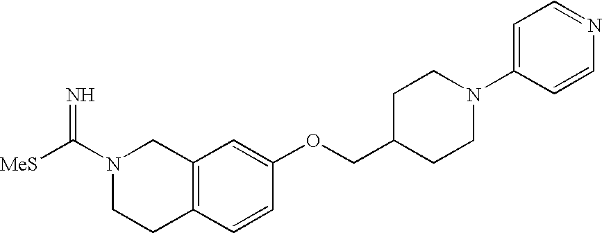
C12=C(C=CC(OCC3CCN(C4=CC=NC=C4)CC3)=C1)CCN(C([MeS])=N)C2
